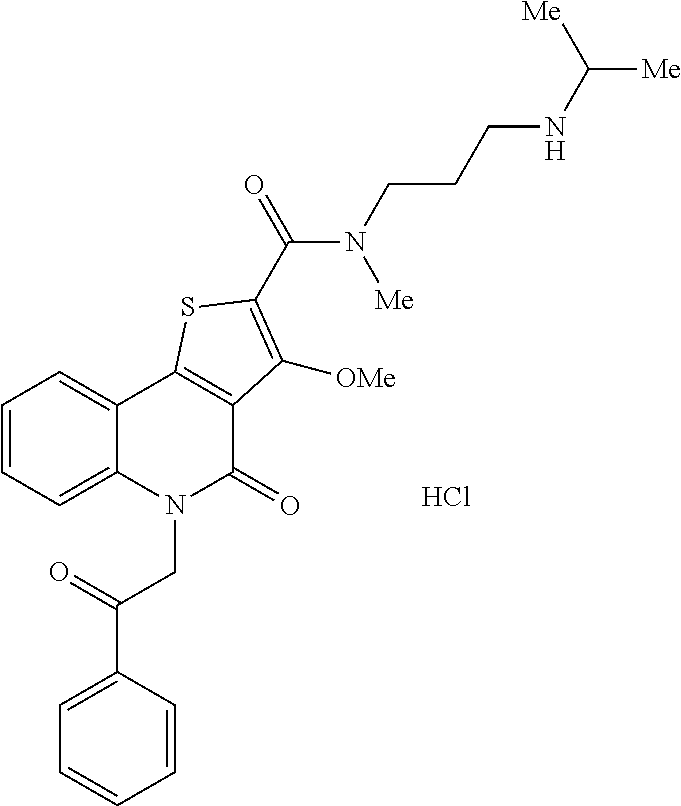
Cl.C1=CC=C2C(=C1)C1=C(C(=O)N2CC(C2=CC=CC=C2)=O)C([OMe])=C(C(=O)N(CCCNC([Me])[Me])[Me])S1
